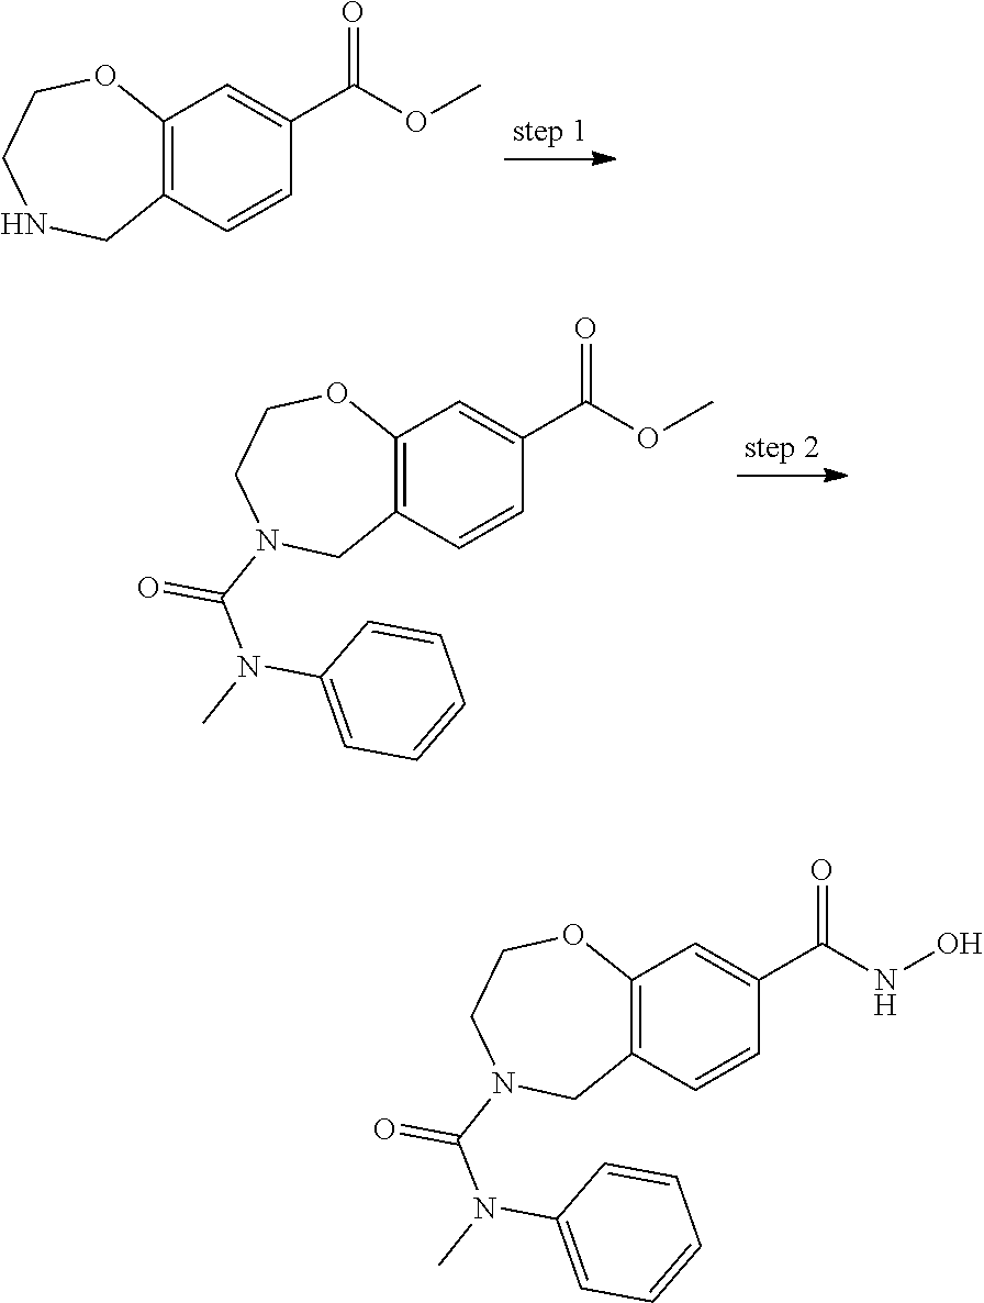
C12=C(C=CC(C(OC)=O)=C1)CNCCO2.C12=C(C=CC(C(OC)=O)=C1)CN(C(=O)N(C)C1=CC=CC=C1)CCO2.C12=C(C=CC(C(NO)=O)=C1)CN(C(=O)N(C)C1=CC=CC=C1)CCO2
